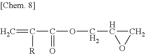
C=C(C(OCC1OC1)=O)[R]
